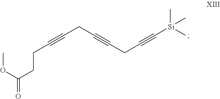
C(C#CCC#C[Si](C)(C)C)C#CCCC(OC)=O
